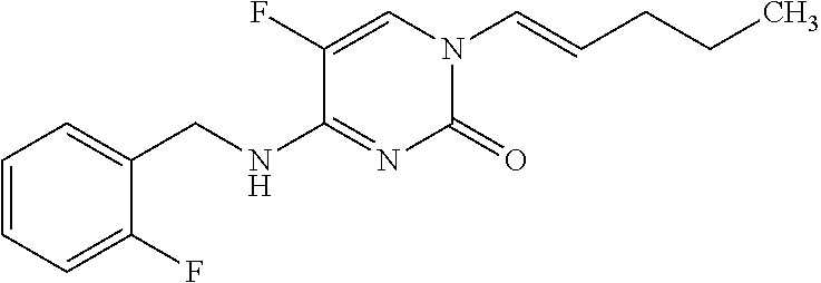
C(=CN1C(=O)N=C(NCC2=CC=CC=C2F)C(F)=C1)CCC
